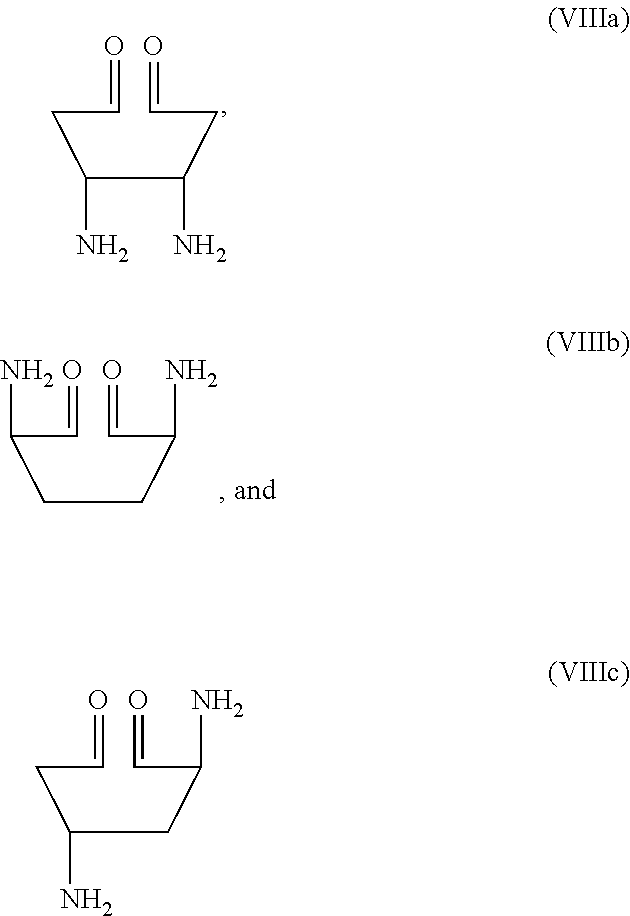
C(C=O)(CCC(C=O)N)N.C(C=O)C(CC(C=O)N)N.C(C=O)C(C(CC=O)N)N
